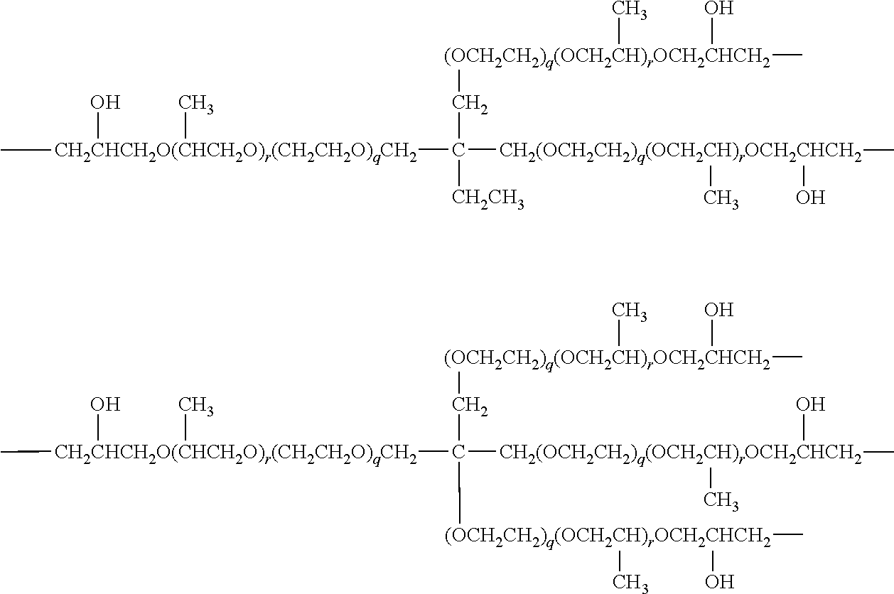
[CH2CHCH2O(CHCH2O)r(CH2CH2O)qCH2](C([CH2(OCH2CH2)q(OCH2CH)rOCH2CHCH2](C)(O)C)([CH2CH3])C[(OCH2CH2)q(OCH2CH)rOCH2CHCH2](C)(O)C)(C)(C)O.[CH2CHCH2O(CHCH2O)r(CH2CH2O)qCH2](C([CH2(OCH2CH2)q(OCH2CH)rOCH2CHCH2](C)(O)C)([(OCH2CH2)q(OCH2CH)rOCH2CHCH2](C)(C)O)C[(OCH2CH2)q(OCH2CH)rOCH2CHCH2](C)(O)C)(C)(C)O
